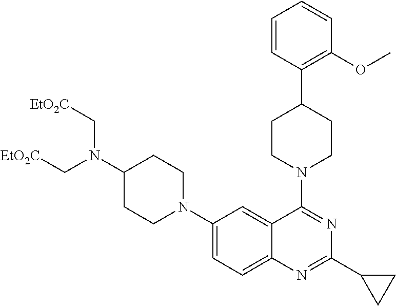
C1(N2CCC(N(C[EtO2C])C[EtO2C])CC2)=CC=C2C(=C1)C(N1CCC(C3=C(OC)C=CC=C3)CC1)=NC(C1CC1)=N2
